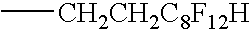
C[CH2CH2C8F12H]
